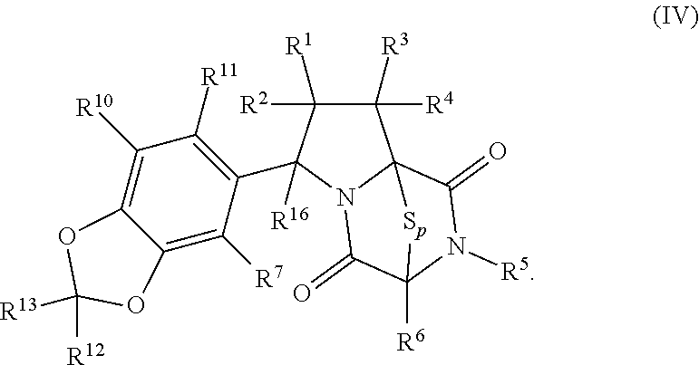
C1([R3])([R4])C([R2])([R1])C(C2=C([R11])C([R10])=C3C(=C2[R7])OC([R12])([R13])O3)([R16])N2C13C(=O)N([R5])C([R6])(C2=O)[Sp]3
